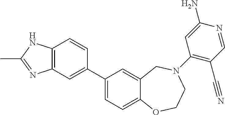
C1(C2=CC3=C(C=C2)NC(C)=N3)=CC=C2C(=C1)CN(C1=C(C#N)C=NC(N)=C1)CCO2
